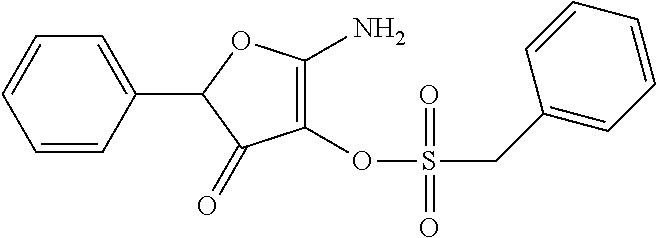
C1(OS(=O)(CC2=CC=CC=C2)=O)=C(N)OC(C2=CC=CC=C2)C1=O
